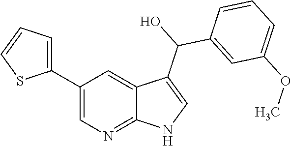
C1(C2=CC=CS2)=CN=C2C(=C1)C(C(O)C1=CC(OC)=CC=C1)=CN2
